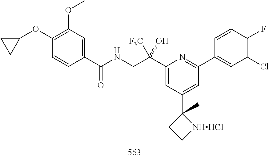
C1(C(CNC(C2=CC(OC)=C(OC3CC3)C=C2)=O)(O)[F3C])=CC(C2(C)CC[NHHCl]2)=CC(C2=CC(Cl)=C(F)C=C2)=N1
